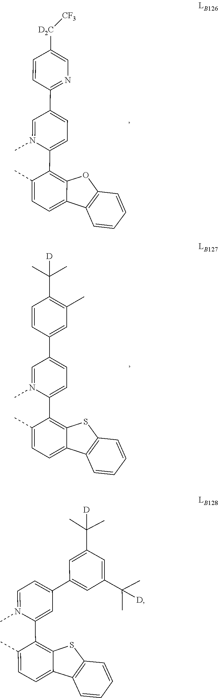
C1(C)=CC=C2C(=C1C1=CC=C(C3=NC=C([D2C][CF3])C=C3)C=N1C)OC1=C2C=CC=C1.C12=CC=C(C)C(C3=CC=C(C4=CC(C)=C(C(C)([D])C)C=C4)C=N3C)=C1SC1=C2C=CC=C1.C1(C2=CC=N(C)C(C3=C4C(=CC=C3C)C3=C(S4)C=CC=C3)=C2)=CC(C(C)([D])C)=CC(C(C)([D])C)=C1
